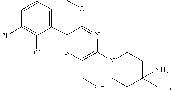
C1CN(C2=C(CO)N=C(C3=CC=CC(Cl)=C3Cl)C(OC)=N2)CCC1(N)C
